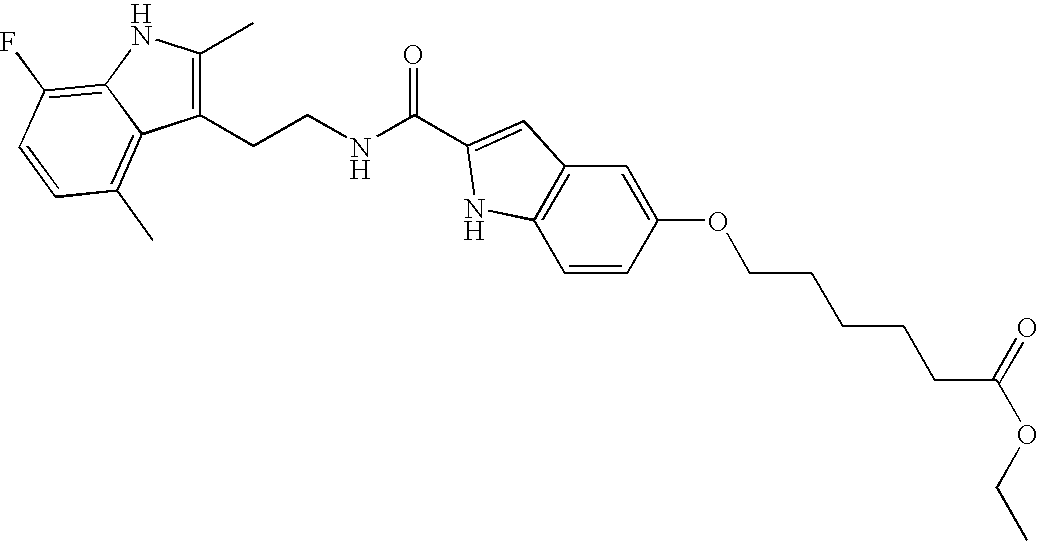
C1(CCNC(C2=CC3=C(C=CC(OCCCCCC(OCC)=O)=C3)N2)=O)=C(C)NC2=C(F)C=CC(C)=C12
